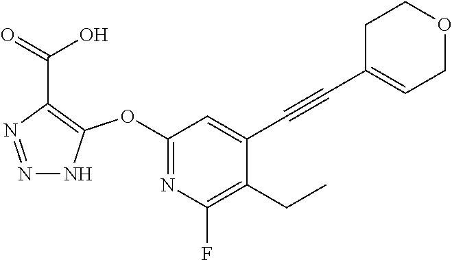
C1(OC2=C(C(=O)O)N=NN2)=NC(F)=C(CC)C(C#CC2=CCOCC2)=C1
